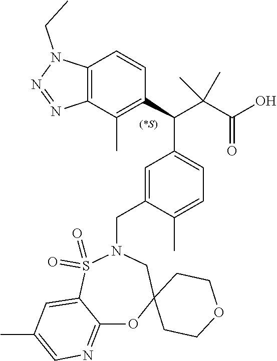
C1=C2C(=NC=C1C)OC1(CN(CC3=CC(C(C(C(O)=O)(C)C)C4=C(C)C5=C(C=C4)N(CC)N=N5)=CC=C3C)S2(=O)=O)CCOCC1
